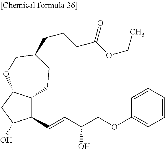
C1(C=CC(COC2=CC=CC=C2)O)C2C(CC1O)OCC(CCCC(OCC)=O)CC2
